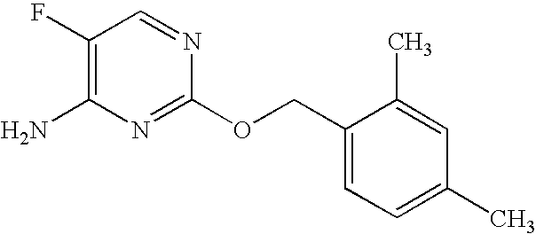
C1(F)=C(N)N=C(OCC2=CC=C(C)C=C2C)N=C1
